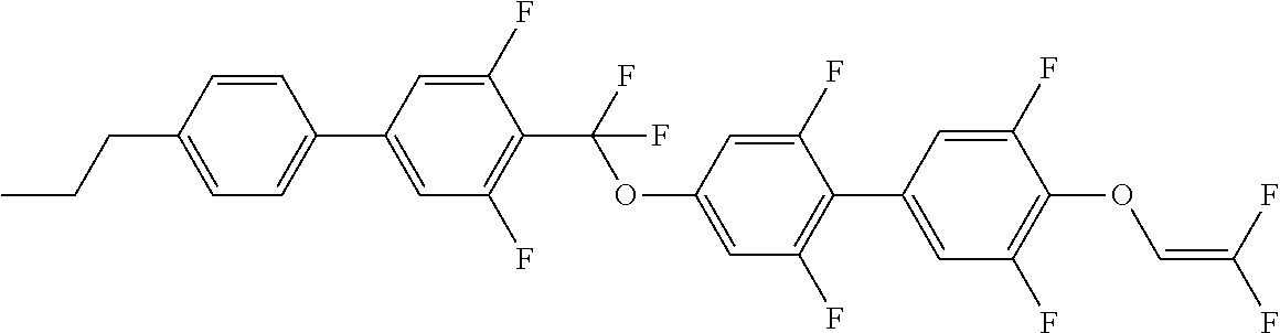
C1=C(C2=CC=C(CCC)C=C2)C=C(F)C(C(F)(OC2=CC(F)=C(C3=CC(F)=C(OC=C(F)F)C(F)=C3)C(F)=C2)F)=C1F
